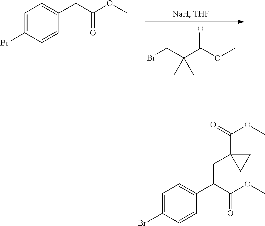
C(=O)(CC1=CC=C(Br)C=C1)OC.C(=O)(C1(CBr)CC1)OC.C(=O)(C(CC1(C(OC)=O)CC1)C1=CC=C(Br)C=C1)OC
